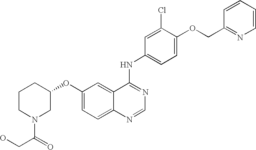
C1CN(C(=O)CO)CC(OC2=CC=C3C(=C2)C(NC2=CC=C(OCC4=NC=CC=C4)C(Cl)=C2)=NC=N3)C1
